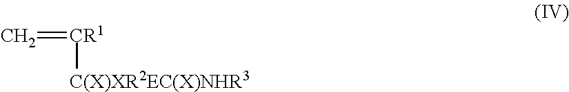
C=[CR1][C(X)XR2EC(X)NHR3]
